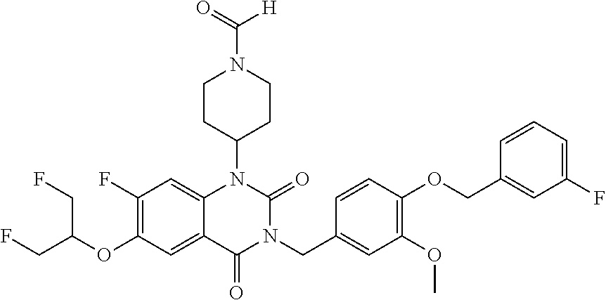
C12=CC(F)=C(OC(CF)CF)C=C1C(=O)N(CC1=CC(OC)=C(OCC3=CC(F)=CC=C3)C=C1)C(=O)N2C1CCN(C(=O)[H])CC1
